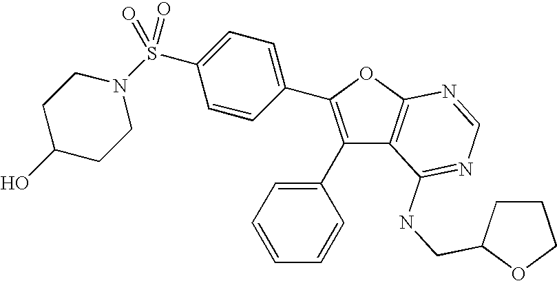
C1(C2=CC=CC=C2)=C(C2=CC=C(S(N3CCC(O)CC3)(=O)=O)C=C2)OC2=C1C(NCC1CCCO1)=NC=N2
